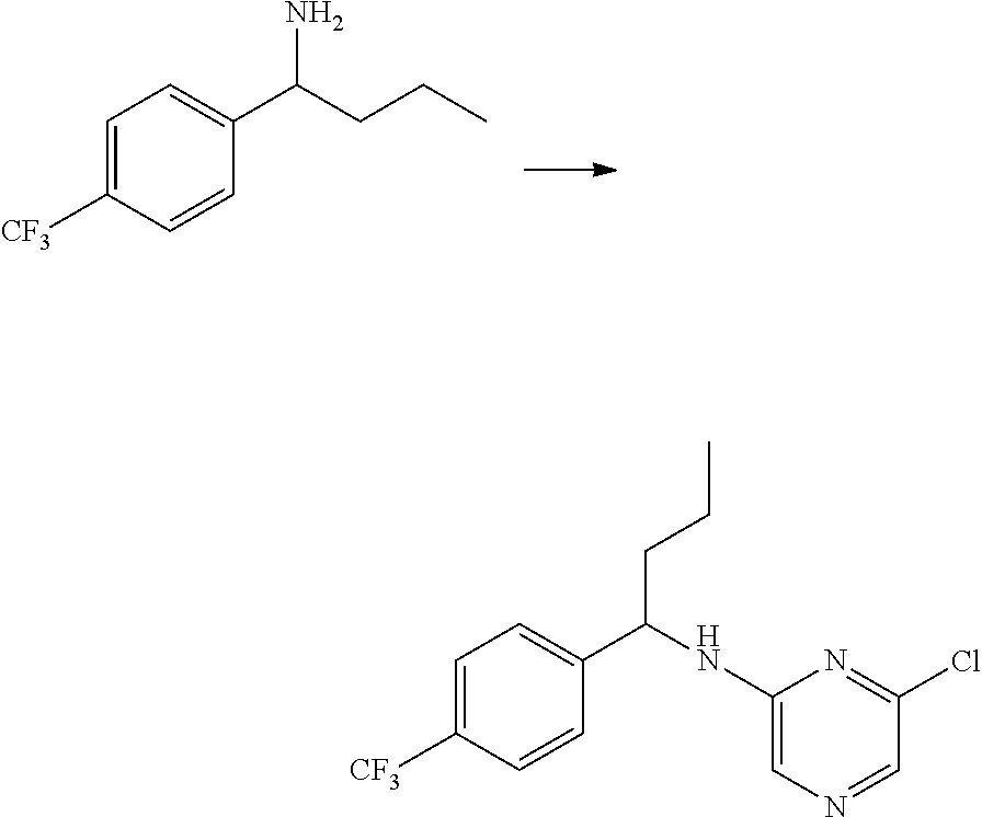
C1=C([CF3])C=CC(C(CCC)N)=C1.C1=C([CF3])C=CC(C(NC2=CN=CC(Cl)=N2)CCC)=C1
